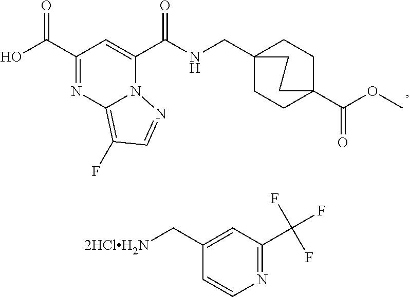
C(C1=NC2=C(F)C=NN2C(C(NCC23CCC(C(OC)=O)(CC2)CC3)=O)=C1)(=O)O.C1(C[2HClH2N])=CC(C(F)(F)F)=NC=C1
